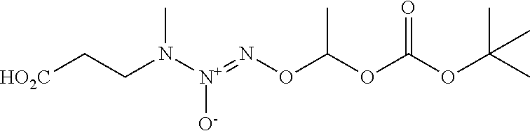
[HO2C]CCN([N+](=NOC(OC(OC(C)(C)C)=O)C)[O-])C
